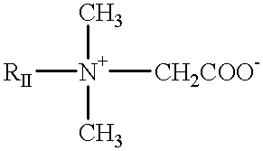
[RII][N+]([CH2COO-])(C)C
